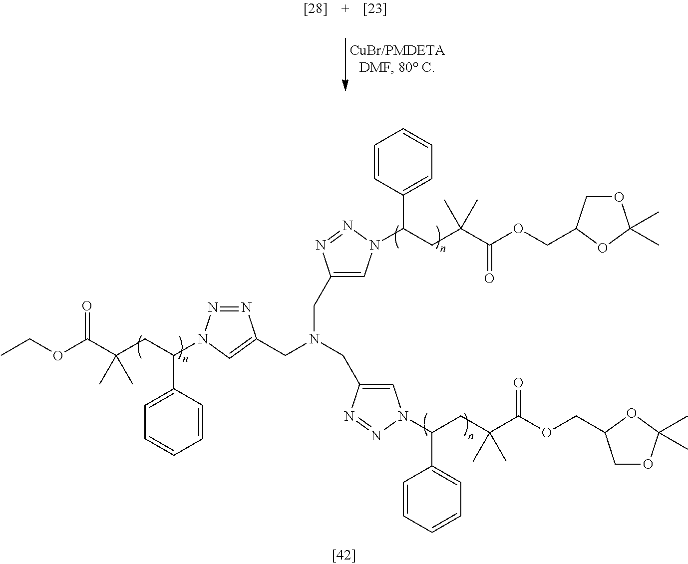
C1(CN(CC2=CN(C(CC(C(OCC)=O)(C)C)C3=CC=CC=C3)N=N2)CC2=CN(C(CC(C(OCC3COC(C)(C)O3)=O)(C)C)C3=CC=CC=C3)N=N2)=CN(C(CC(C(OCC2COC(C)(C)O2)=O)(C)C)C2=CC=CC=C2)N=N1
